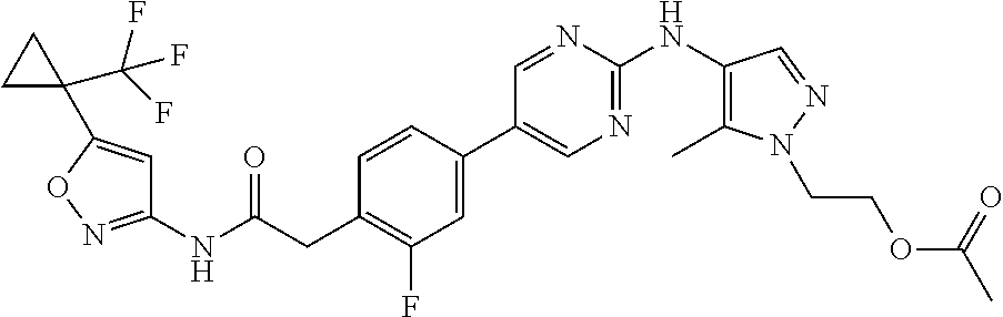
C1(NC(=O)CC2=C(F)C=C(C3=CN=C(NC4=C(C)N(CCOC(C)=O)N=C4)N=C3)C=C2)=NOC(C2(C(F)(F)F)CC2)=C1
